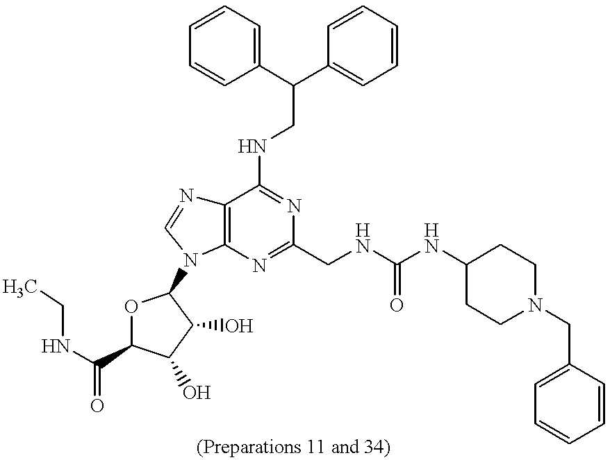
C1(C(C2=CC=CC=C2)CNC2=NC(CNC(NC3CCN(CC4=CC=CC=C4)CC3)=O)=NC3=C2N=CN3C2OC(C(NCC)=O)C(O)C2O)=CC=CC=C1
